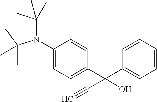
C1(N(C(C)(C)C)C(C)(C)C)=CC=C(C(C2=CC=CC=C2)(C#C)O)C=C1
